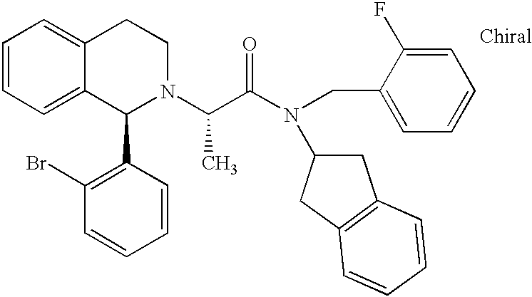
C1=CC=C2C(=C1)CCN(C(C(N(C1CC3=C(C1)C=CC=C3)CC1=CC=CC=C1F)=O)C)C2C1=C(Br)C=CC=C1
